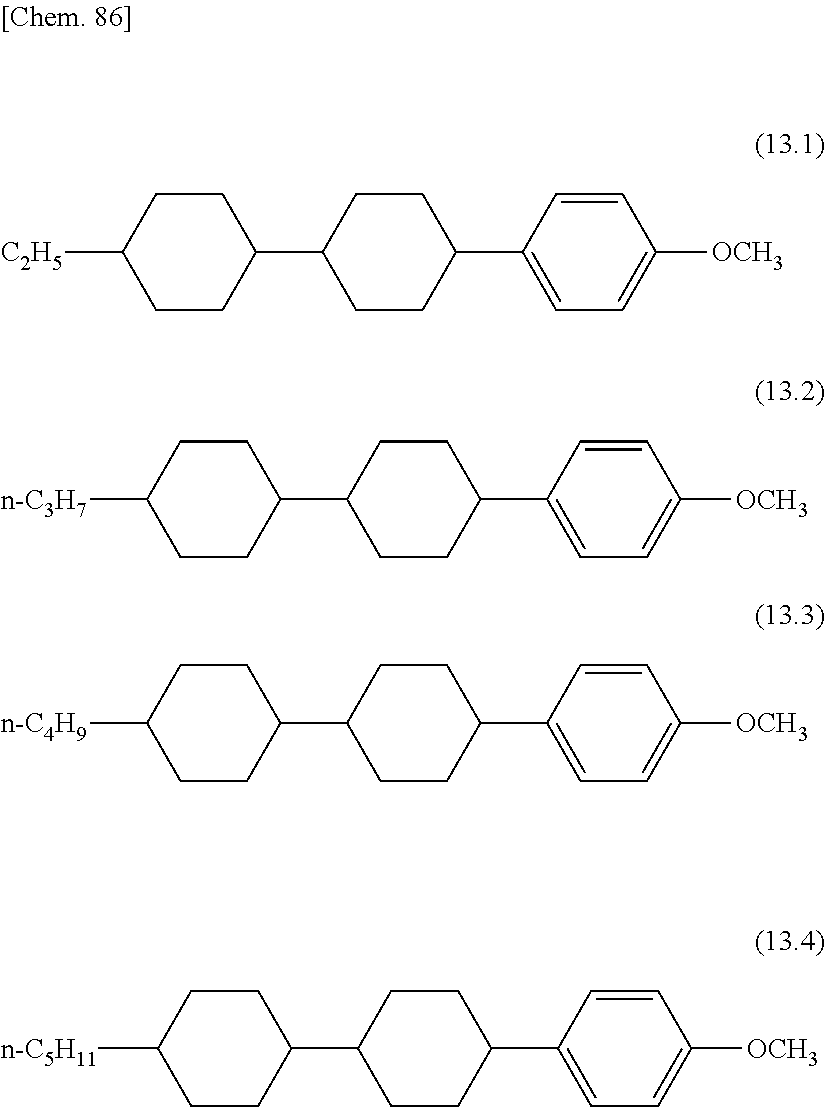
[C2H5]C1CCC(C2CCC(C3=CC=C([OCH3])C=C3)CC2)CC1.[n-C3H7]C1CCC(C2CCC(C3=CC=C([OCH3])C=C3)CC2)CC1.[n-C4H9]C1CCC(C2CCC(C3=CC=C([OCH3])C=C3)CC2)CC1.C1([n-C5H11])CCC(C2CCC(C3=CC=C([OCH3])C=C3)CC2)CC1
